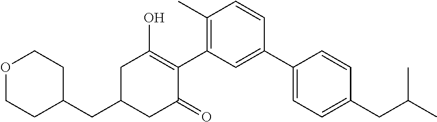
C1(CC2CC(=O)C(C3=C(C)C=CC(C4=CC=C(CC(C)C)C=C4)=C3)=C(O)C2)CCOCC1
